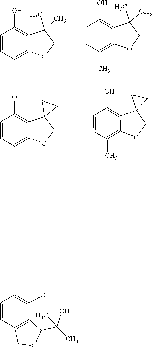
C1=CC=C2C(=C1O)C(C)(C)CO2.C1(C)=C2C(=C(O)C=C1)C(C)(C)CO2.C1(O)=C2C3(CC3)COC2=CC=C1.C12=C(O)C=CC(C)=C1OCC21CC1.C12=C(C(O)=CC=C1)C(C(C)(C)C)OC2
